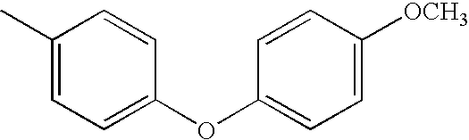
C1(C)=CC=C(OC2=CC=C([OCH3])C=C2)C=C1
